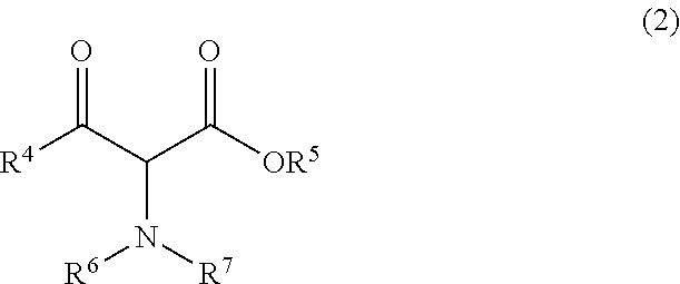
[R4]C(C(C([OR5])=O)N([R6])[R7])=O
